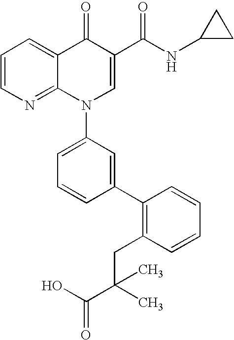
C1=CN=C2C(=C1)C(=O)C(C(NC1CC1)=O)=CN2C1=CC=CC(C2=C(CC(C)(C)C(O)=O)C=CC=C2)=C1
